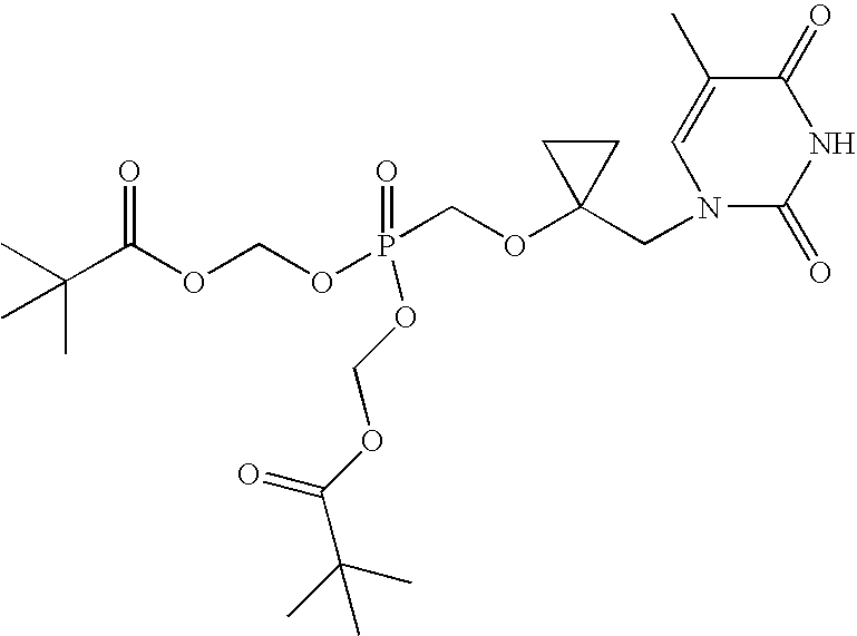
O(P(COC1(CN2C(=O)NC(=O)C(C)=C2)CC1)(OCOC(C(C)(C)C)=O)=O)COC(C(C)(C)C)=O
